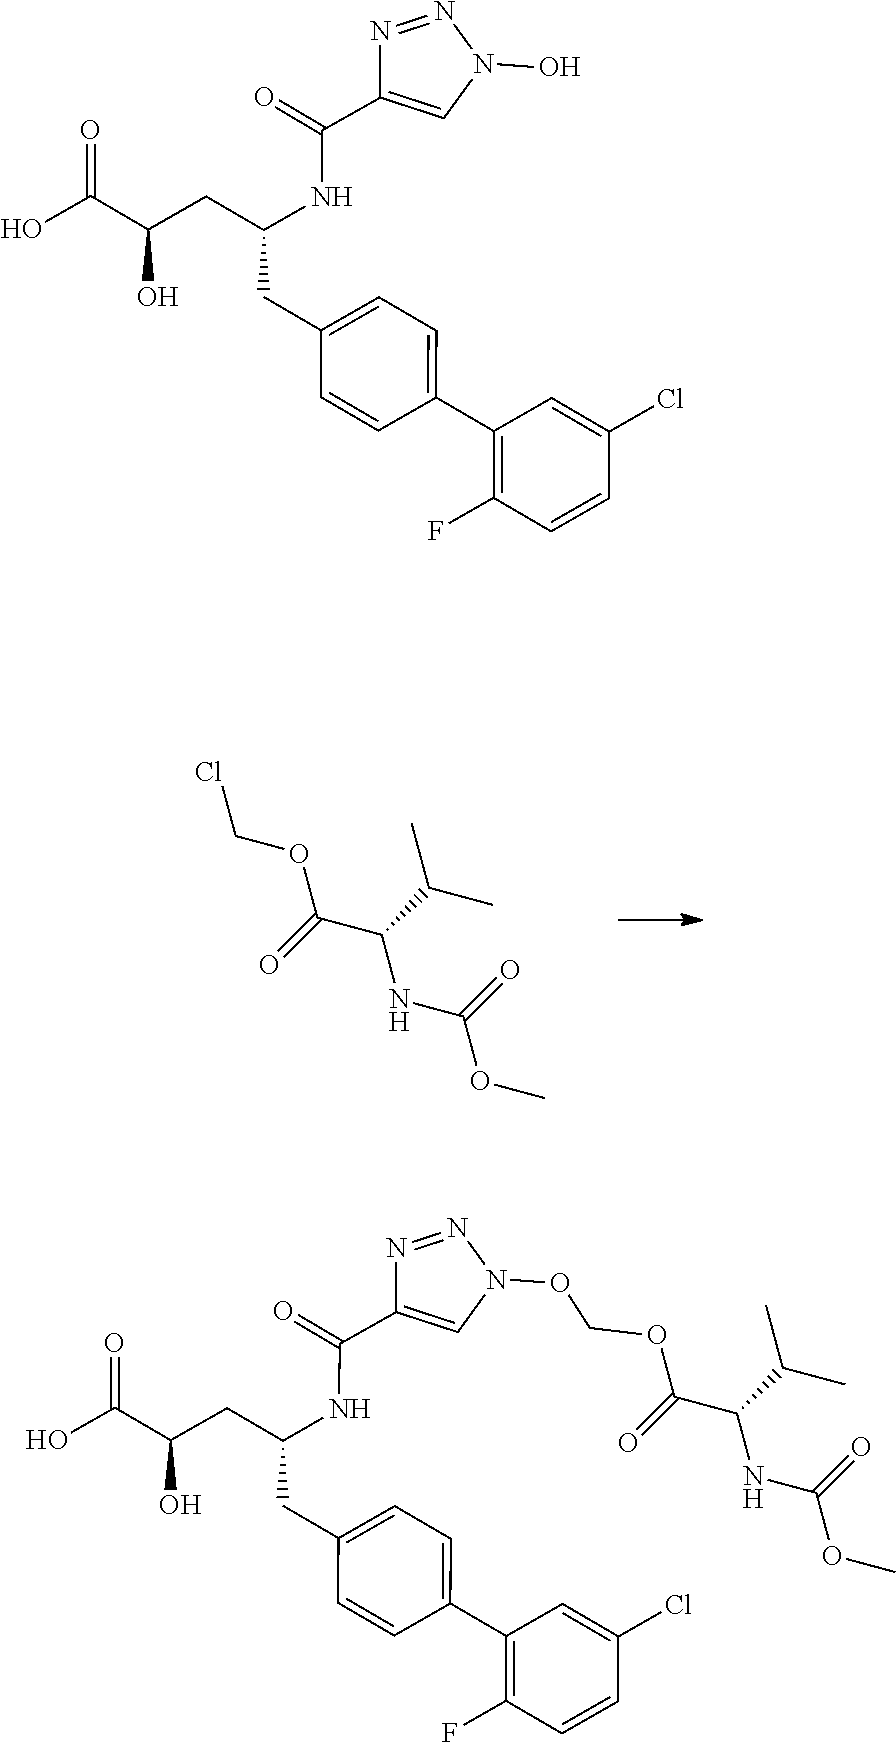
ClCOC(C(NC(OC)=O)C(C)C)=O.C1(C(=O)NC(CC(C(O)=O)O)CC2=CC=C(C3=C(F)C=CC(Cl)=C3)C=C2)=CN(O)N=N1.C1(C(=O)NC(CC(C(O)=O)O)CC2=CC=C(C3=C(F)C=CC(Cl)=C3)C=C2)=CN(OCOC(C(NC(OC)=O)C(C)C)=O)N=N1
